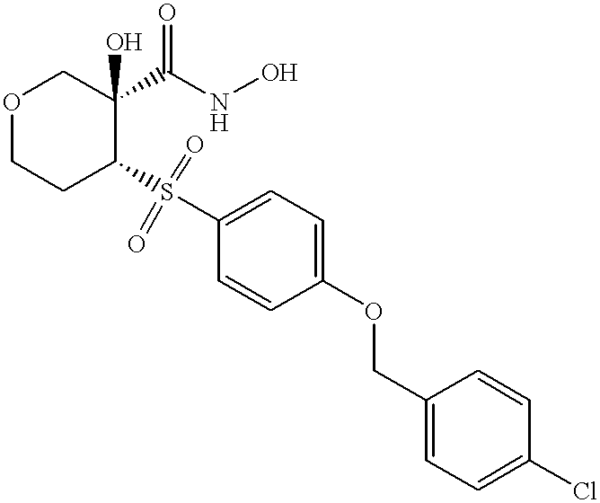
O1CCC(S(C2=CC=C(OCC3=CC=C(Cl)C=C3)C=C2)(=O)=O)C(C(NO)=O)(O)C1
